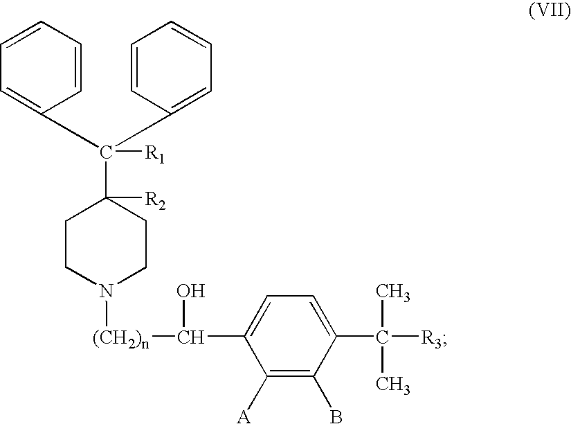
C1=CC=C(C(C2=CC=CC=C2)(C2([R2])CCN([(CH2)n]C(O)C3=CC=C(C([R3])(C)C)C(B)=C3[A])CC2)[R1])C=C1
